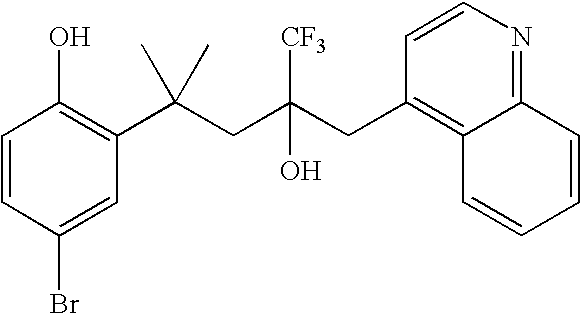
C1=CC(Br)=CC(C(CC(CC2=C3C(=NC=C2)C=CC=C3)([CF3])O)(C)C)=C1O
